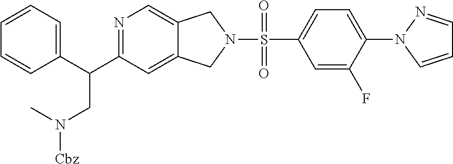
C12=CC(C(C3=CC=CC=C3)CN(C)[Cbz])=NC=C1CN(S(C1=CC=C(N3C=CC=N3)C(F)=C1)(=O)=O)C2
